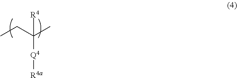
C(C(C)([R4])[Q4][R4a])C
